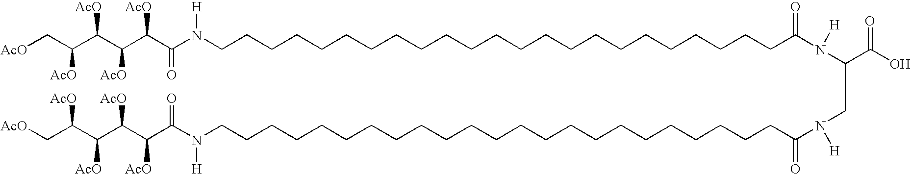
[AcO]CC(C(C(C(C(N(CCCCCCCCCCCCCCCCCCCCCCCC(N(C(C(O)=O)CN(C(CCCCCCCCCCCCCCCCCCCCCCCN(C(C(C(C(C(C[AcO])[AcO])[AcO])[AcO])[AcO])=O)[H])=O)[H])[H])=O)[H])=O)[AcO])[AcO])[AcO])[AcO]
